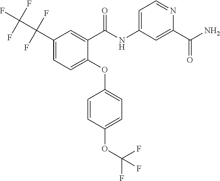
C1(C(NC2=CC=NC(C(N)=O)=C2)=O)=CC(C(C(F)(F)F)(F)F)=CC=C1OC1=CC=C(OC(F)(F)F)C=C1
